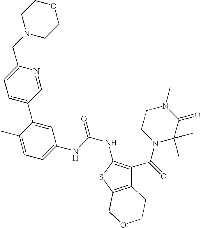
C12=C(SC(NC(NC3=CC=C(C)C(C4=CC=C(CN5CCOCC5)N=C4)=C3)=O)=C1C(N1C(C)(C)C(=O)N(C)CC1)=O)COCC2
